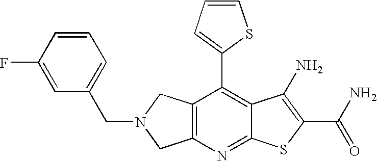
C12=C(CN(CC3=CC=CC(F)=C3)C1)C(C1=CC=CS1)=C1C(=N2)SC(C(N)=O)=C1N
